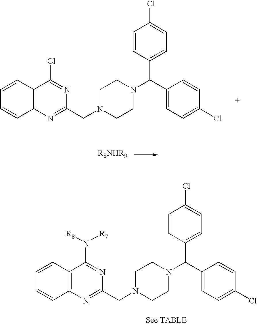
C1=CC2=C(C=C1)C(Cl)=NC(CN1CCN(C(C3=CC=C(Cl)C=C3)C3=CC=C(Cl)C=C3)CC1)=N2.C1=CC2=C(C=C1)C(N([R7])[R8])=NC(CN1CCN(C(C3=CC=C(Cl)C=C3)C3=CC=C(Cl)C=C3)CC1)=N2
